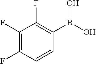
C1(F)=C(F)C=CC(B(O)O)=C1F
